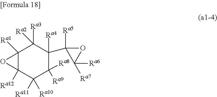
C12([Ra1])C([Ra12])(C([Ra11])([Ra10])C([Ra8])([Ra9])C(C3([Ra5])C([Ra6])([Ra7])O3)([Ra4])C1([Ra3])[Ra2])O2
